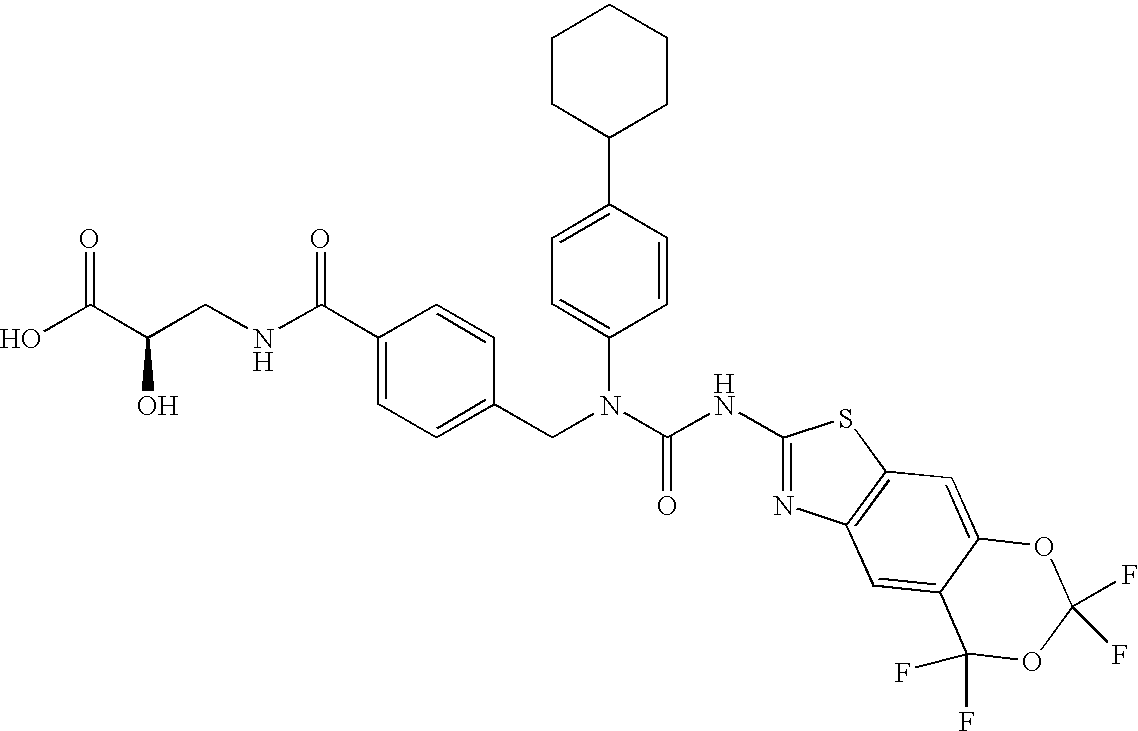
OC(C(CNC(C1=CC=C(CN(C(NC2=NC3=C(S2)C=C2C(=C3)C(F)(F)OC(F)(F)O2)=O)C2=CC=C(C3CCCCC3)C=C2)C=C1)=O)O)=O
